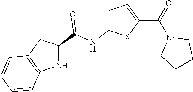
C1=C(NC(C2NC3=C(C2)C=CC=C3)=O)SC(C(N2CCCC2)=O)=C1
